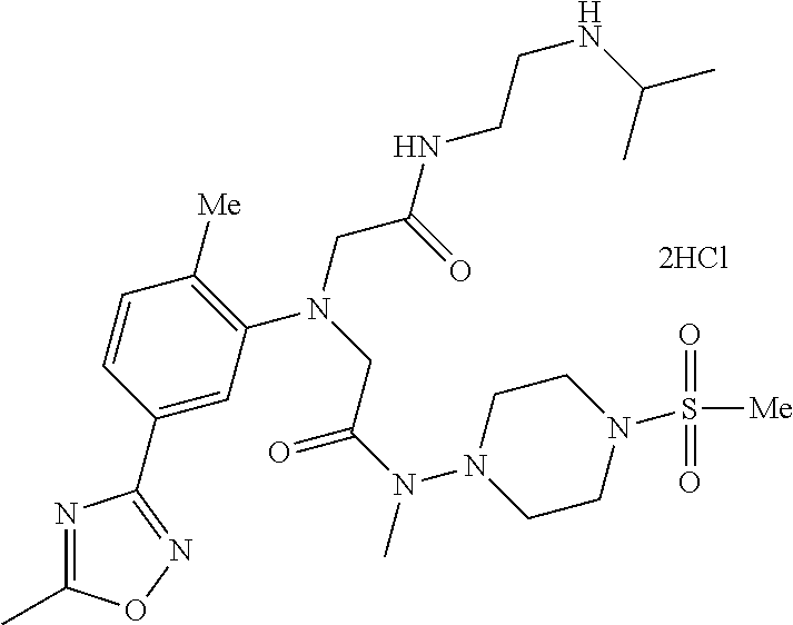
[2HCl].C1=C(C2=NOC(C)=N2)C=CC([Me])=C1N(CC(NCCNC(C)C)=O)CC(N(C)N1CCN(S(=O)(=O)[Me])CC1)=O
